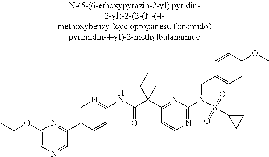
C1(OCC)=CN=CC(C2=CN=C(NC(C(C3=NC(N(S(C4CC4)(=O)=O)CC4=CC=C(OC)C=C4)=NC=C3)(CC)C)=O)C=C2)=N1
